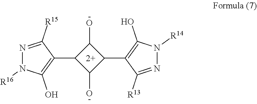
C1(C2C(O)C(C3=C(O)N([R16])N=C3[R15])C2O)=C(O)N([R14])N=C1[R13]
